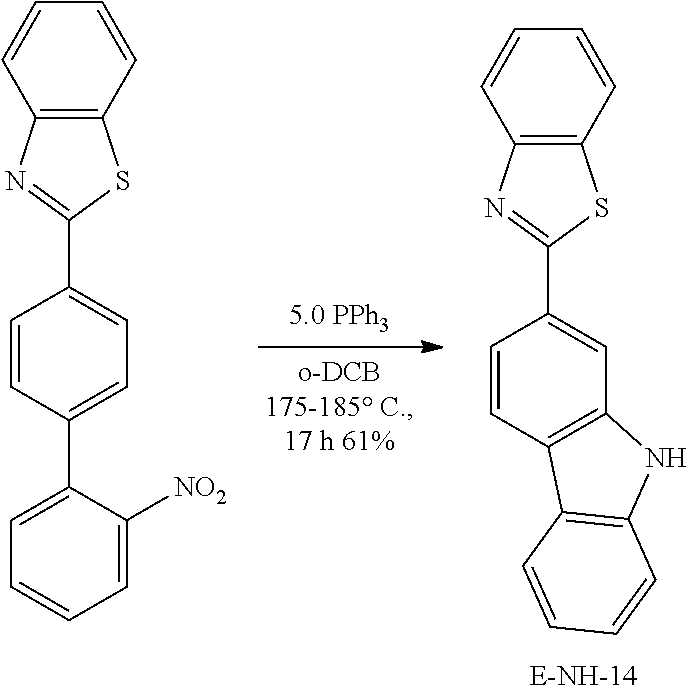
C1=CC(C2=CC=CC=C2[NO2])=CC=C1C1=NC2=C(S1)C=CC=C2.C1=CC2=C(C=C1C1=NC3=C(S1)C=CC=C3)NC1=C2C=CC=C1
